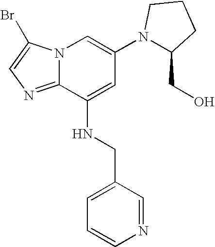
N12C(=NC=C1Br)C(NCC1=CC=CN=C1)=CC(N1C(CO)CCC1)=C2
